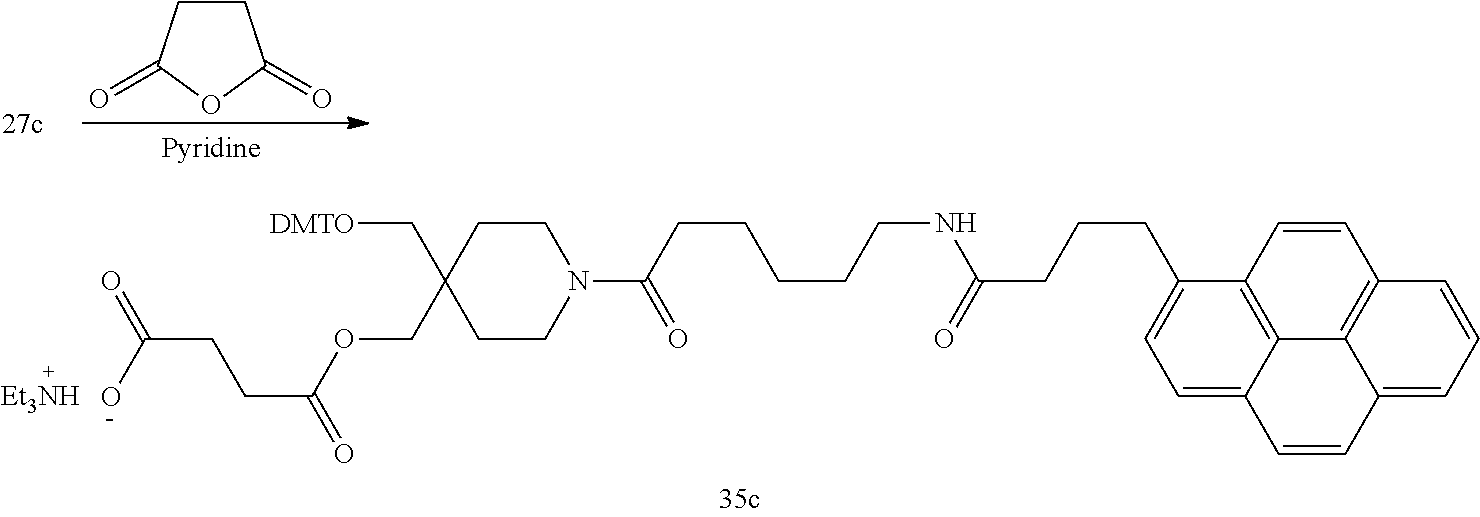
C(C1(C[DMTO])CCN(C(=O)CCCCCNC(=O)CCCC2=CC=C3C4=C2C=CC2=C4C(=CC=C2)C=C3)CC1)OC(=O)CCC(O)=O.[Et3NH].C1CC(=O)OC1=O
